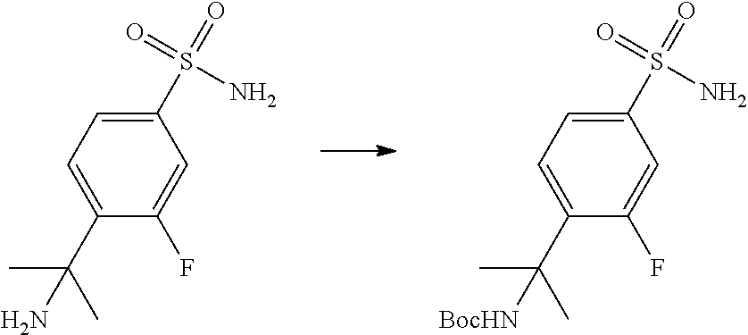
C1=C(C(C)(C)N)C(F)=CC(S(=O)(N)=O)=C1.C1=C(C(C)(C)[BocHN])C(F)=CC(S(=O)(N)=O)=C1
